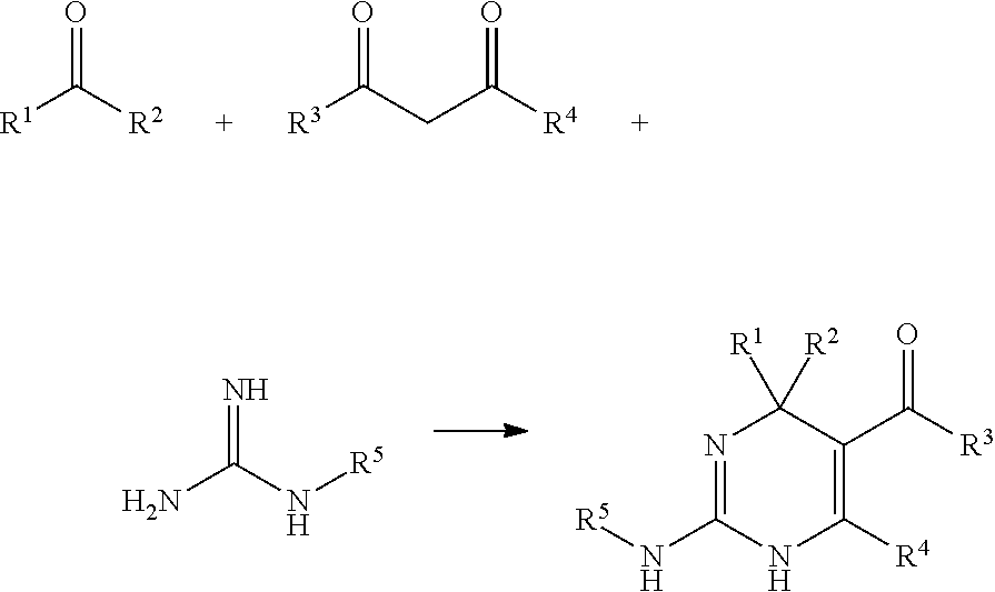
O=C([R2])[R1].O=C(CC([R4])=O)[R3].N=C(N[R5])N.N1=C(N[R5])NC([R4])=C(C(=O)[R3])C1([R2])[R1]
